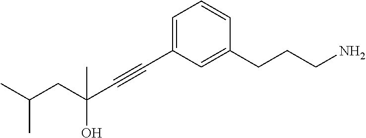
C1=C(C#CC(O)(CC(C)C)C)C=C(CCCN)C=C1
